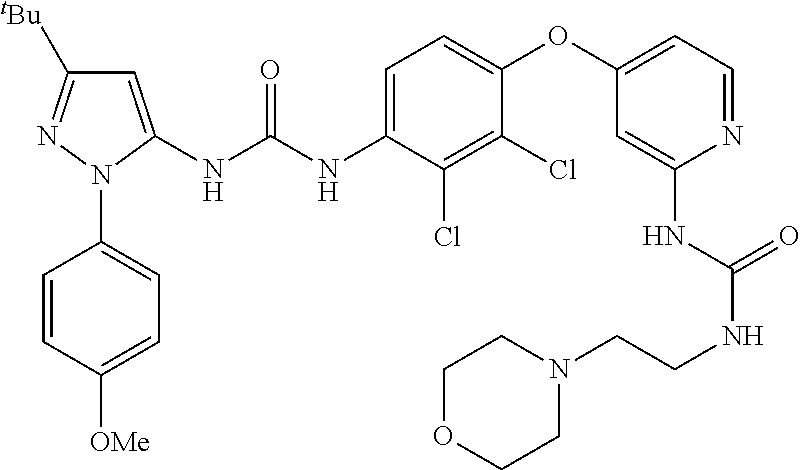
C1=C(NC(NC2=CC=C(OC3=CC=NC(NC(NCCN4CCOCC4)=O)=C3)C(Cl)=C2Cl)=O)N(C2=CC=C([OMe])C=C2)N=C1[tBu]
